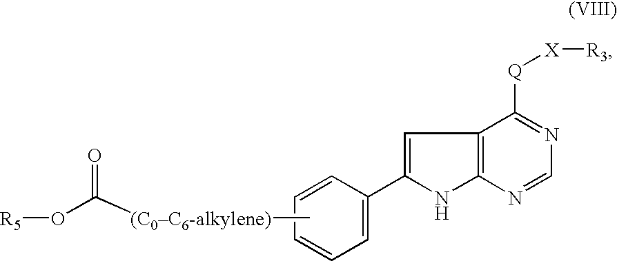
C1=C(C2=CC3=C(N2)N=CN=C3[Q][X][R3])C=CC=C1.C[(C0C6-alkylene)]C(O[R5])=O
